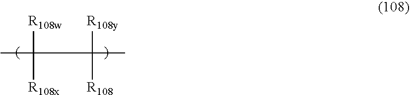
CC([R108w])([R108x])C([R108y])([R108])C
